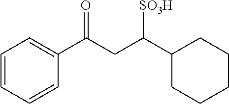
C1=CC=CC(C(CC(C2CCCCC2)[SO3H])=O)=C1
